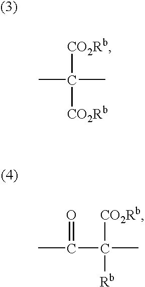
CC(C)([CO2Rb])[CO2Rb].CC(C(C)([CO2Rb])[Rb])=O
